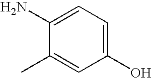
C1(C)=CC(O)=CC=C1N
